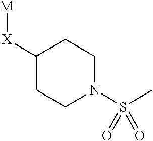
C1([X][M])CCN(S(C)(=O)=O)CC1
